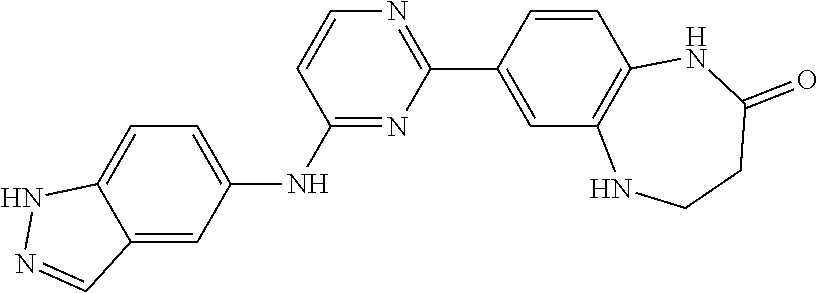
C1(C2=CC3=C(C=C2)NC(=O)CCN3)=NC=CC(NC2=CC=C3C(=C2)C=NN3)=N1
